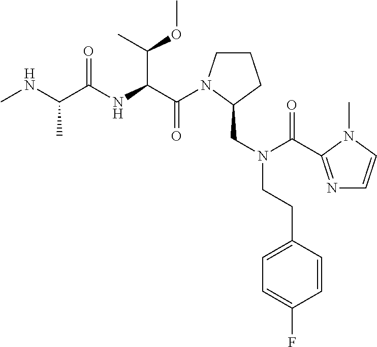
C(C(NC(C(NC)C)=O)C(C)OC)(=O)N1CCCC1CN(C(=O)C1=NC=CN1C)CCC1=CC=C(F)C=C1
